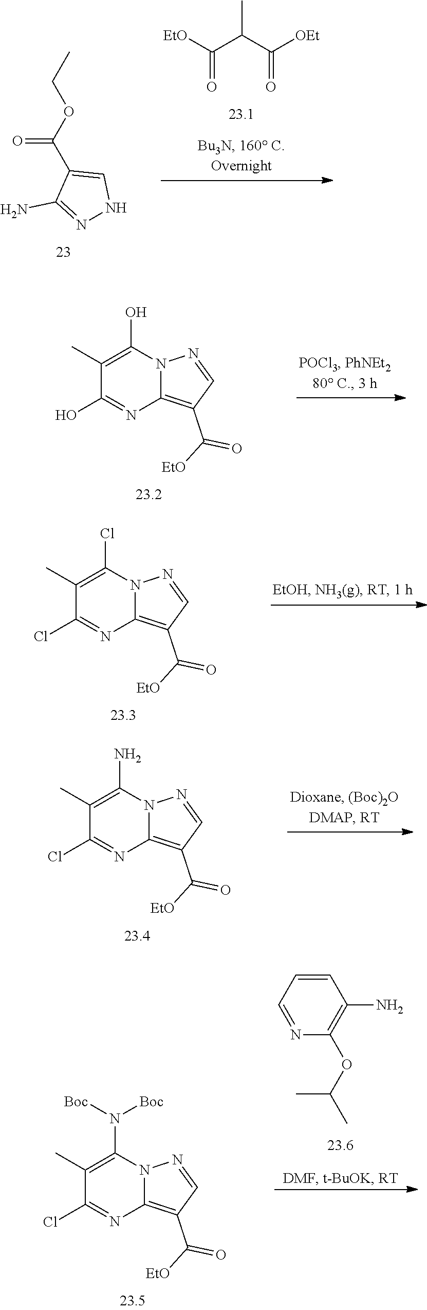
CCOC(C1=CNN=C1N)=O.CC(C(=O)[EtO])C(=O)[OEt].C1(C)=C(O)N2C(=C(C([EtO])=O)C=N2)N=C1O.C1(C)=C(Cl)N2C(=C(C([EtO])=O)C=N2)N=C1Cl.C1(C)=C(N)N2C(=C(C([EtO])=O)C=N2)N=C1Cl.C1(C)=C(N([Boc])[Boc])N2C(=C(C([EtO])=O)C=N2)N=C1Cl.C1=CC=NC(OC(C)C)=C1N
